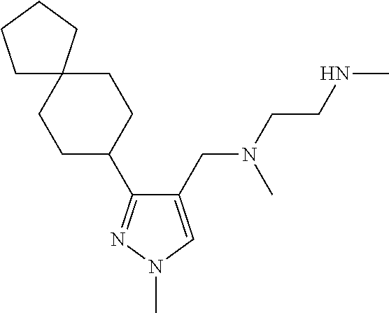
C1(CN(CCNC)C)=CN(C)N=C1C1CCC2(CC1)CCCC2
